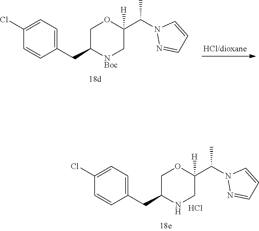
N1(C(C2([H])OCC(CC3=CC=C(Cl)C=C3)[NBoc]C2)C)N=CC=C1.N1(C(C2([H])OCC(CC3=CC=C(Cl)C=C3)NC2)C)N=CC=C1.Cl
